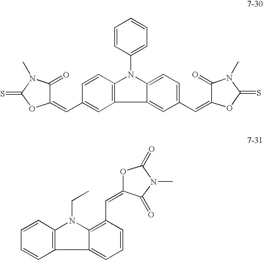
C12=CC=CC(C=C3C(=O)N(C)C(=O)O3)=C1N(CC)C1=C2C=CC=C1.C1(C=C2C(=O)N(C)C(=S)O2)=CC2=C(C=C1)N(C1=CC=CC=C1)C1=CC=C(C=C3OC(=S)N(C)C3=O)C=C12
